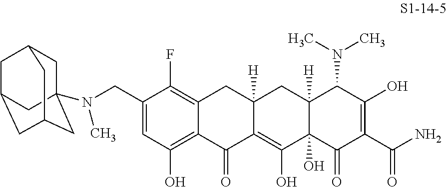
C1=C(CN(C23CC4CC(CC(C2)C4)C3)C)C(F)=C2C(=C1O)C(=O)C1=C(O)C3(O)C([H])(CC1([H])C2)C(N(C)C)C(O)=C(C(N)=O)C3=O
